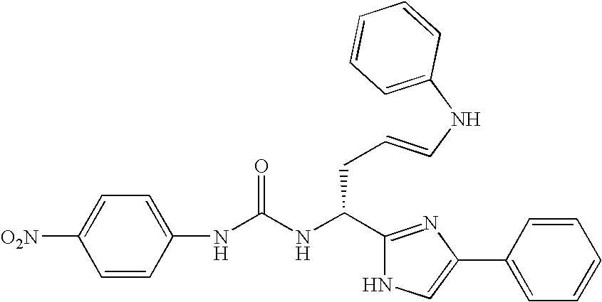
C1=CC(NC(NC(C2=NC(C3=CC=CC=C3)=CN2)CC=CNC2=CC=CC=C2)=O)=CC=C1[O2N]
